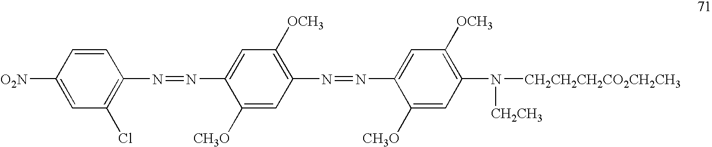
C1=CC(N=NC2=CC([OCH3])=C(N=NC3=CC([OCH3])=C(N([CH2CH2CH2CO2CH2CH3])[CH2CH3])C=C3[CH3O])C=C2[CH3O])=C(Cl)C=C1[O2N]
